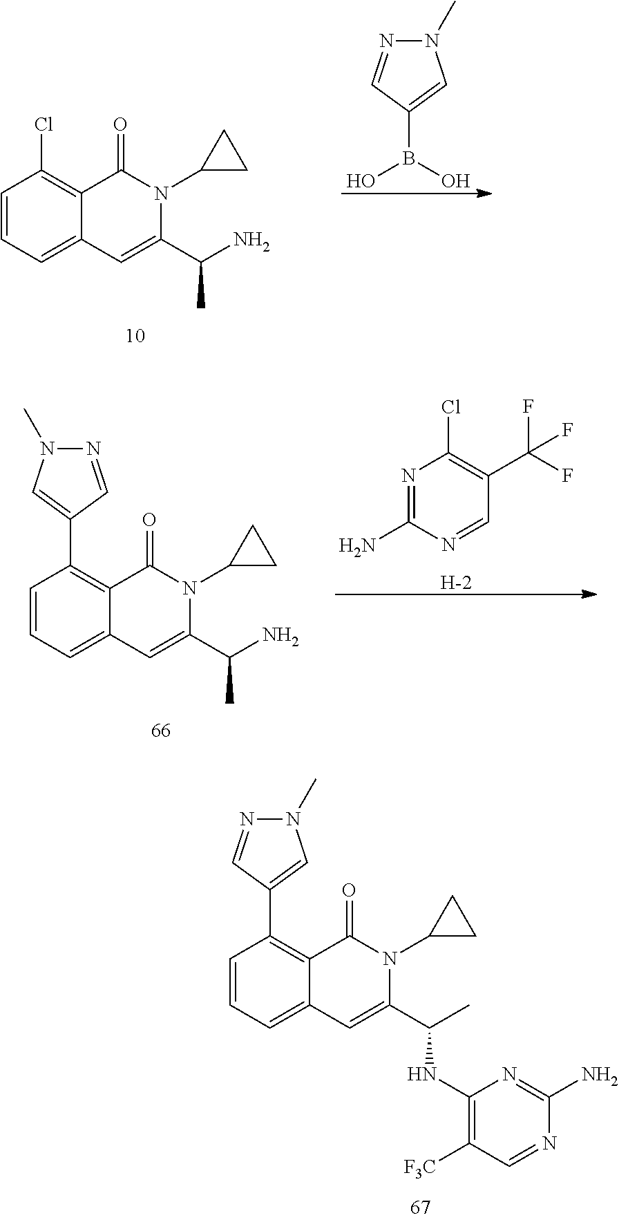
C1=CC=C2C(=C1Cl)C(=O)N(C1CC1)C(C(N)C)=C2.N1(C)N=CC(B(O)O)=C1.N1=C(N)N=CC(C(F)(F)F)=C1Cl.[H].C1=CC=C2C(=C1C1=CN(C)N=C1)C(=O)N(C1CC1)C(C(N)C)=C2.C1=CC=C2C(=C1C1=CN(C)N=C1)C(=O)N(C1CC1)C(C(C)NC1=C([F3C])C=NC(N)=N1)=C2
